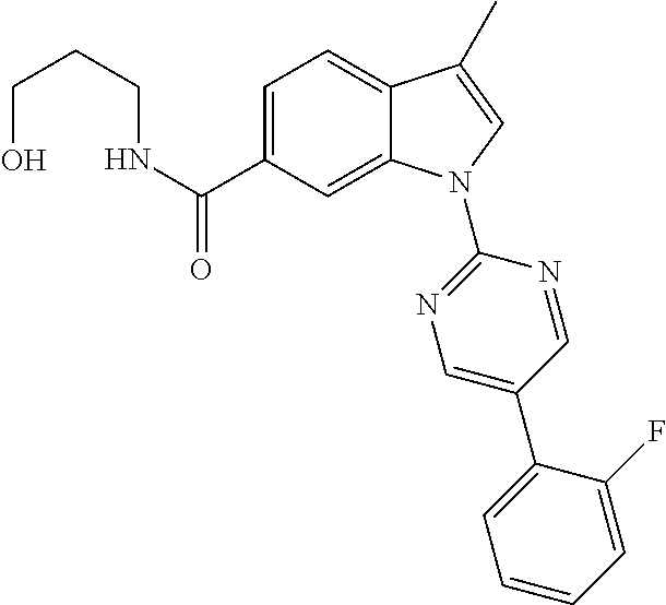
C(O)CCNC(C1=CC=C2C(=C1)N(C1=NC=C(C3=CC=CC=C3F)C=N1)C=C2C)=O
